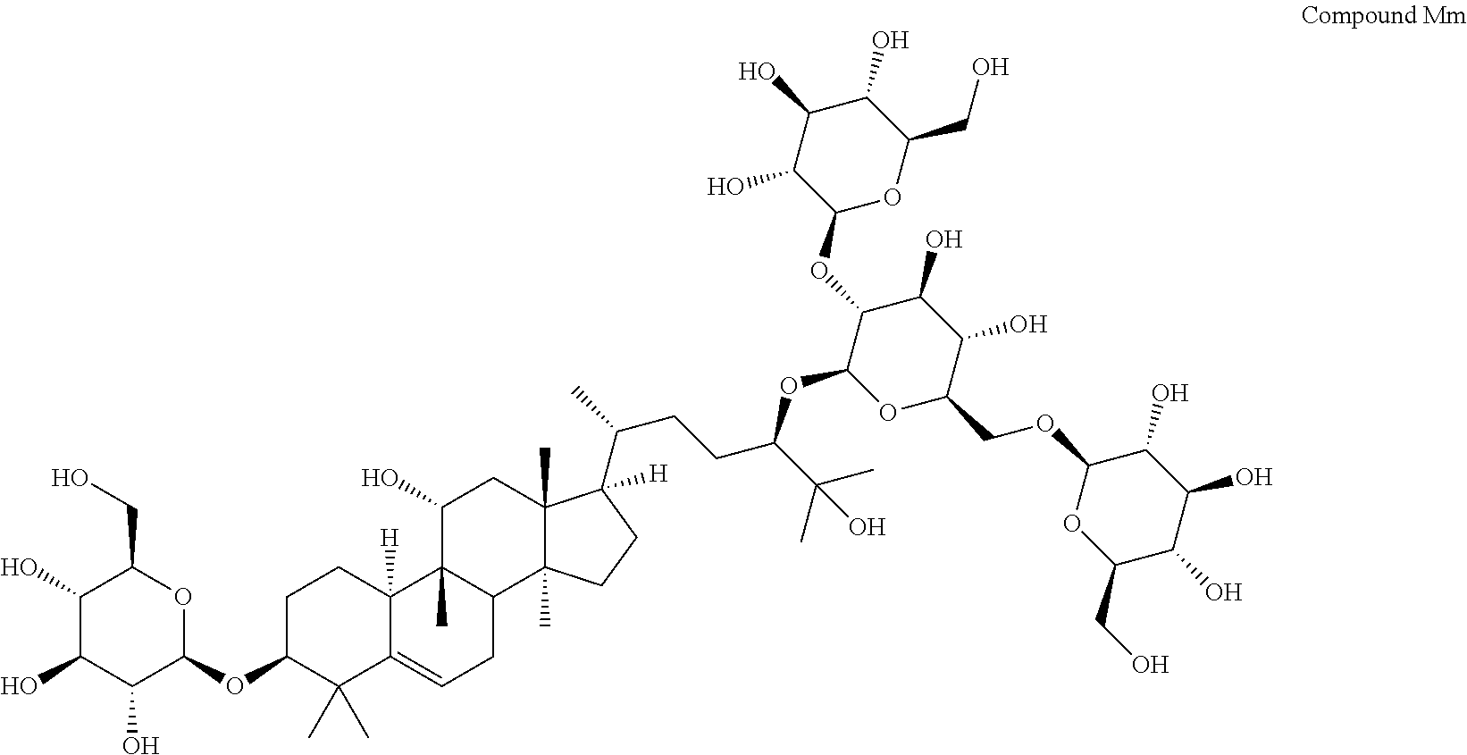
O(C1CCC2([H])C(=CCC3C2(C)C(O)CC2(C)C3(C)CCC2(C(CCC(C(C)(C)O)OC2OC(COC3C(O)C(O)C(O)C(CO)O3)C(O)C(O)C2OC2OC(CO)C(O)C(O)C2O)C)[H])C1(C)C)C1C(O)C(O)C(O)C(CO)O1
